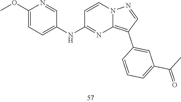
C1(C2=CC(C(C)=O)=CC=C2)=C2N=C(NC3=CC=C(OC)N=C3)C=CN2N=C1
